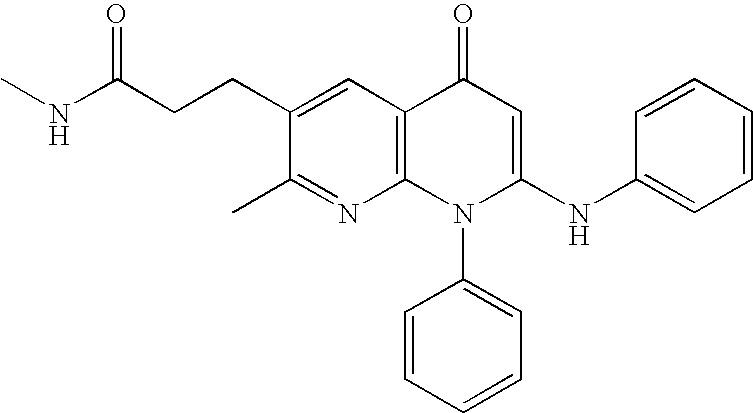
C1(C)=NC2=C(C=C1CCC(NC)=O)C(=O)C=C(NC1=CC=CC=C1)N2C1=CC=CC=C1
